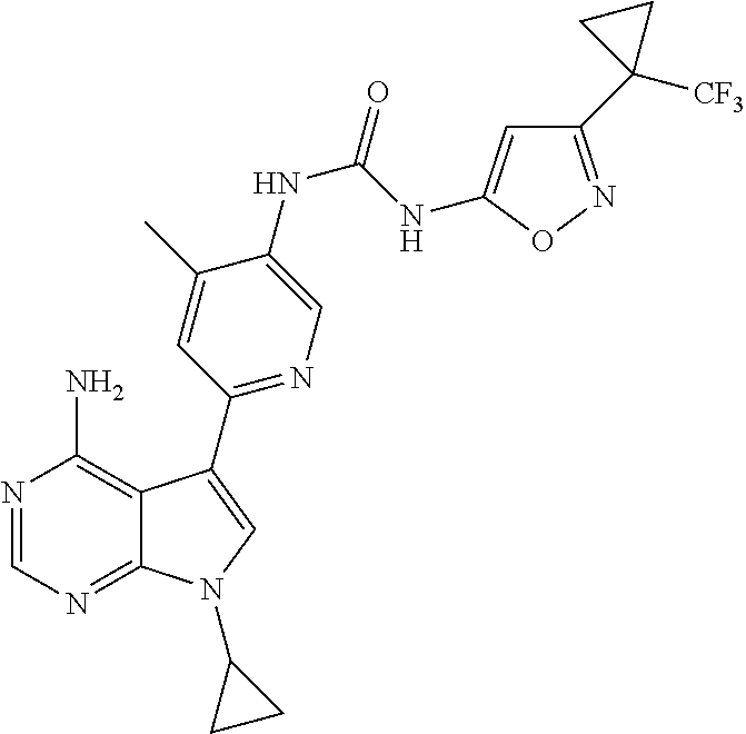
N1=CN=C2C(=C1N)C(C1=NC=C(NC(NC3=CC(C4([CF3])CC4)=NO3)=O)C(C)=C1)=CN2C1CC1
